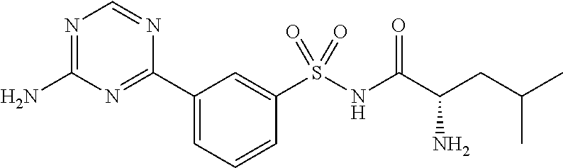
C1(C2=NC(N)=NC=N2)=CC=CC(S(NC(C(CC(C)C)N)=O)(=O)=O)=C1
